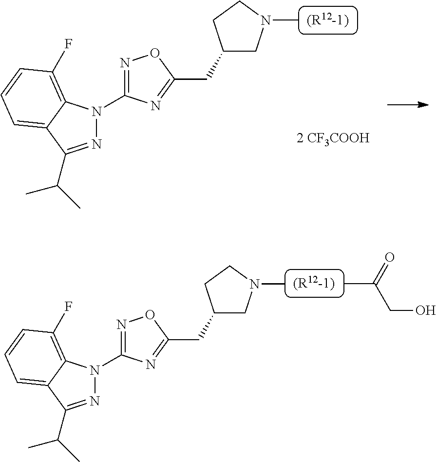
N1=C(C(C)C)C2=CC=CC(F)=C2N1C1=NOC(CC2CN(C)CC2)=N1.[2 CF3COOH].N1=C(C(C)C)C2=CC=CC(F)=C2N1C1=NOC(CC2CN(C)CC2)=N1.CC(=O)CO
